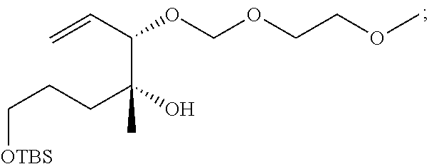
C(C(CCC[OTBS])(C)O)(C=C)OCOCCOC
